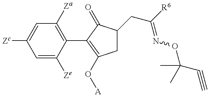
C1=C([Ze])C(C2=C(O[A])CC(CC(=NOC(C#C)(C)C)[R6])C2=O)=C([Za])C=C1[Zc]
